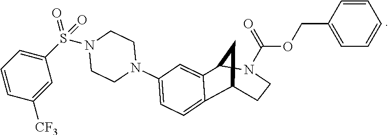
C1(N2CCN(S(C3=CC=CC([CF3])=C3)(=O)=O)CC2)=CC=C2C3CCN(C(OCC4=CC=CC=C4)=O)C(C2=C1)C3
